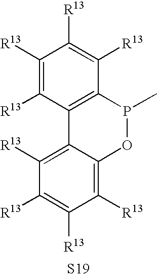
C1([R13])=C([R13])C2=C(C([R13])=C1[R13])P(C)OC1=C([R13])C([R13])=C([R13])C([R13])=C21.[S19]
